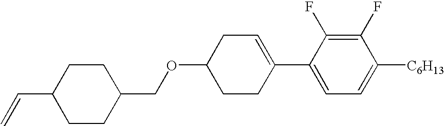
C1(F)=C(F)C(C2=CCC(OCC3CCC(C=C)CC3)CC2)=CC=C1[C6H13]
